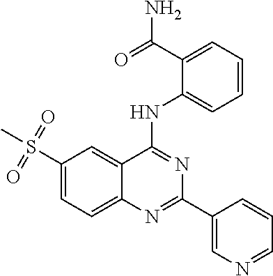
C1(S(=O)(=O)C)=CC=C2C(=C1)C(NC1=CC=CC=C1C(=O)N)=NC(C1=CN=CC=C1)=N2
